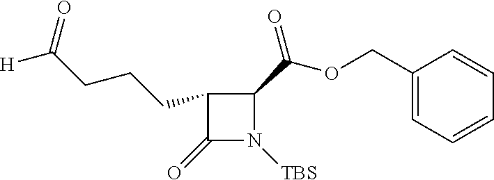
C1(CCCC([H])=O)C(=O)N([TBS])C1C(OCC1=CC=CC=C1)=O
